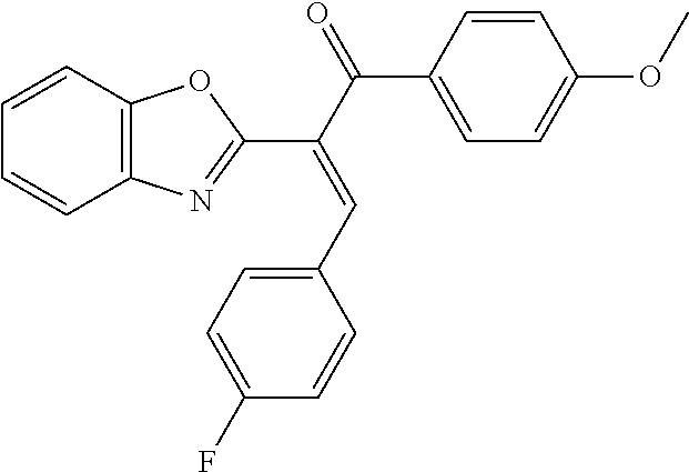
C1=CC2=C(C=C1)N=C(C(=CC1=CC=C(F)C=C1)C(C1=CC=C(OC)C=C1)=O)O2
